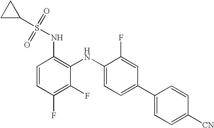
C1=CC(F)=C(F)C(NC2=CC=C(C3=CC=C([CN])C=C3)C=C2F)=C1NS(C1CC1)(=O)=O
